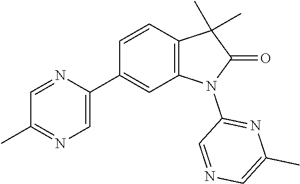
C1(C2=CN=C(C)C=N2)=CC2=C(C=C1)C(C)(C)C(=O)N2C1=NC(C)=CN=C1
